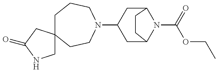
C1(N2CCC3(CCC2)CNC(=O)C3)CC2N(C(=O)OCC)C(C1)CC2
